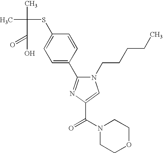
CC(C)(SC1=CC=C(C2=NC(C(N3CCOCC3)=O)=CN2CCCCC)C=C1)C(=O)O
